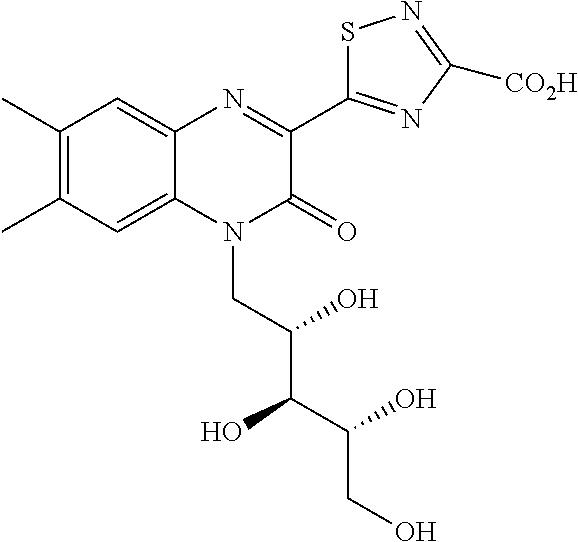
C1(C)=C(C)C=C2C(=C1)N=C(C1=NC([CO2H])=NS1)C(=O)N2CC(C(C(CO)O)O)O
